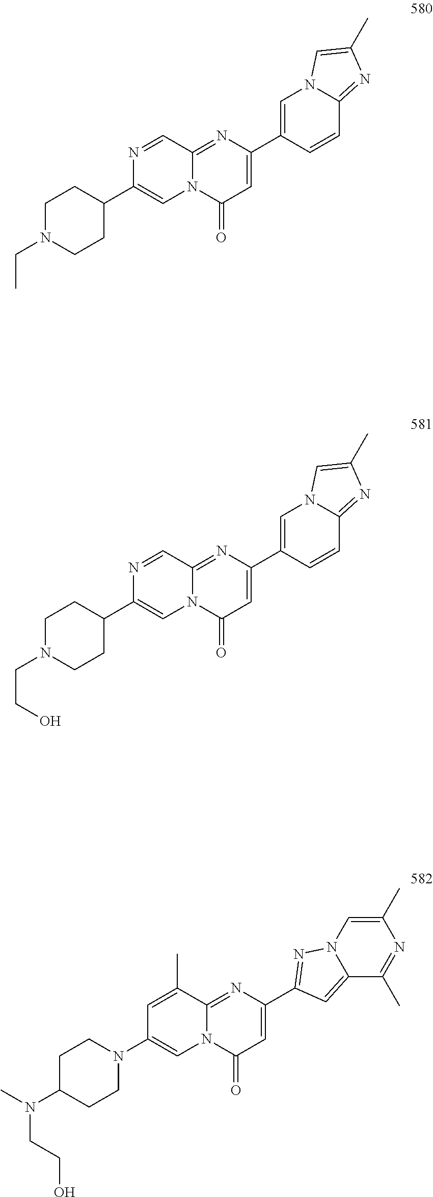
C1(C2=CC(=O)N3C(=N2)C=NC(C2CCN(CC)CC2)=C3)=CN2C(=NC(C)=C2)C=C1.C1(C2=CC(=O)N3C(=N2)C=NC(C2CCN(CCO)CC2)=C3)=CN2C(=NC(C)=C2)C=C1.C1(C2=CC(=O)N3C(=N2)C(C)=CC(N2CCC(N(C)CCO)CC2)=C3)=NN2C(=C1)C(C)=NC(C)=C2
